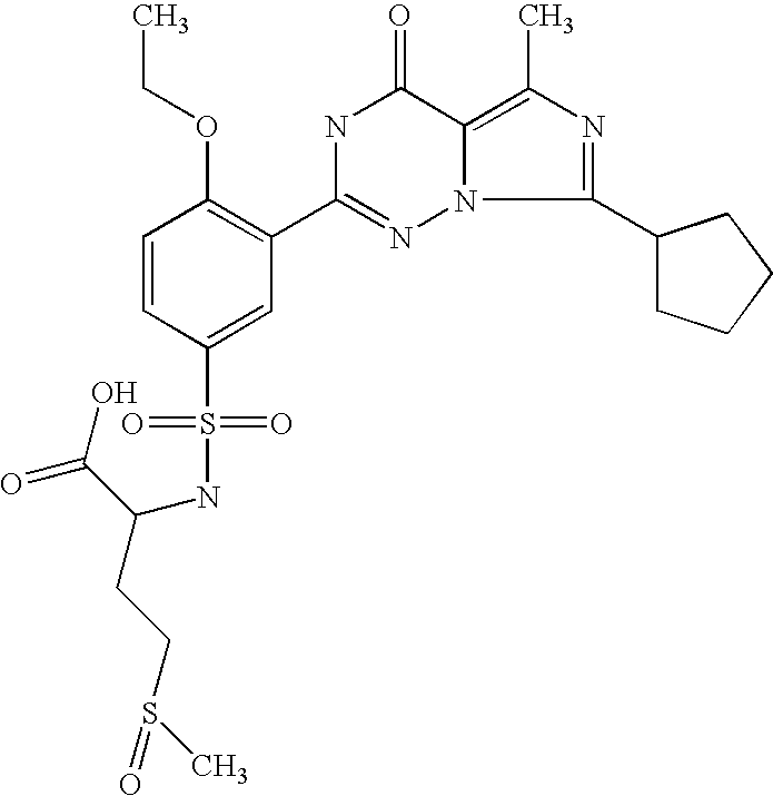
C1=CC(S(=O)(=O)NC(CCS(C)=O)C(=O)O)=CC(C2=NN3C(=C(C)N=C3C3CCCC3)C(=O)N2)=C1OCC
